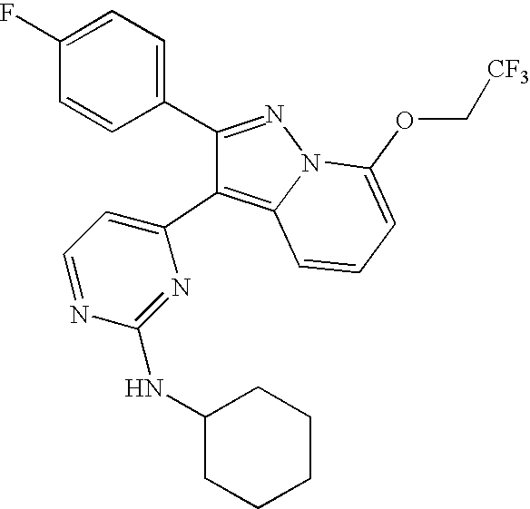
C1(C2=NN3C(=C2C2=CC=NC(NC4CCCCC4)=N2)C=CC=C3OC[CF3])=CC=C(F)C=C1
